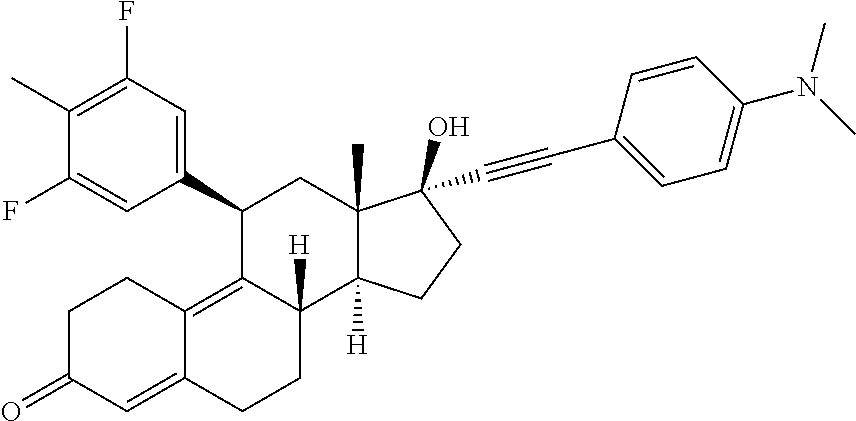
C1(C2=CC(F)=C(C)C(F)=C2)C2=C3C(=CC(=O)CC3)CCC2([H])C2([H])C(C)(C1)C(C#CC1=CC=C(N(C)C)C=C1)(O)CC2
